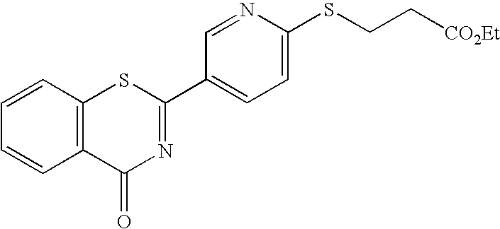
C1=CC2=C(C=C1)C(=O)N=C(C1=CC=C(SCC[CO2Et])N=C1)S2
